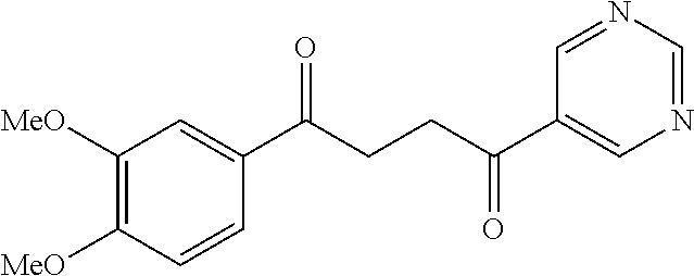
C1(C(CCC(C2=CN=CN=C2)=O)=O)=CC([MeO])=C([MeO])C=C1
